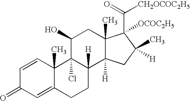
C1=CC2(C)C(=CC1=O)CCC1([H])C2(Cl)C(O)CC2(C)C1([H])CC(C)([H])C2([OCOC2H5])C([CH2OCOC2H5])=O
